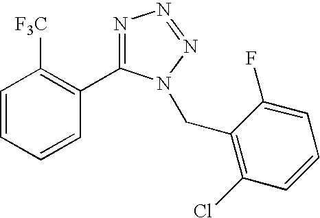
C1=CC=CC(C2=NN=NN2CC2=C(Cl)C=CC=C2F)=C1[F3C]
